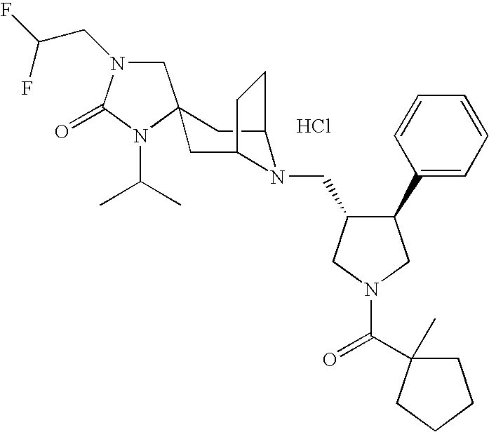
Cl.C1N(CC(F)F)C(=O)N(C(C)C)C12CC1N(CC3C(C4=CC=CC=C4)CN(C(=O)C4(C)CCCC4)C3)C(C2)CC1
